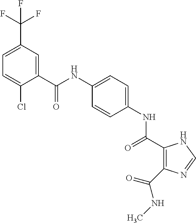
C(NC1=CC=C(NC(=O)C2=C(C(NC)=O)N=CN2)C=C1)(=O)C1=CC(C(F)(F)F)=CC=C1Cl
